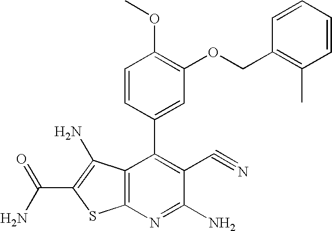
C(N)(=O)C1=C(N)C2=C(S1)N=C(N)C(C#N)=C2C1=CC(OCC2=C(C)C=CC=C2)=C(OC)C=C1
